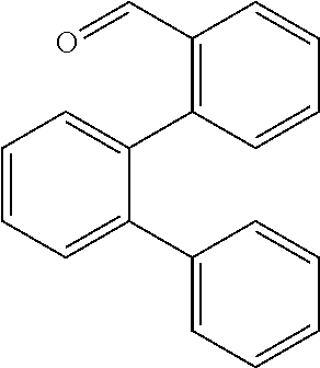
C1=CC=C(C2=CC=CC=C2)C(C2=C(C=O)C=CC=C2)=C1
